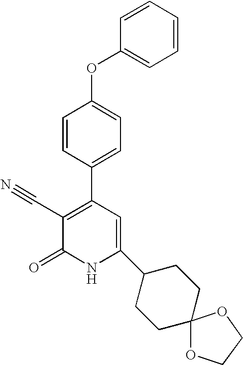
O(C1=CC=C(C2=C(C#N)C(=O)NC(C3CCC4(CC3)OCCO4)=C2)C=C1)C1=CC=CC=C1
